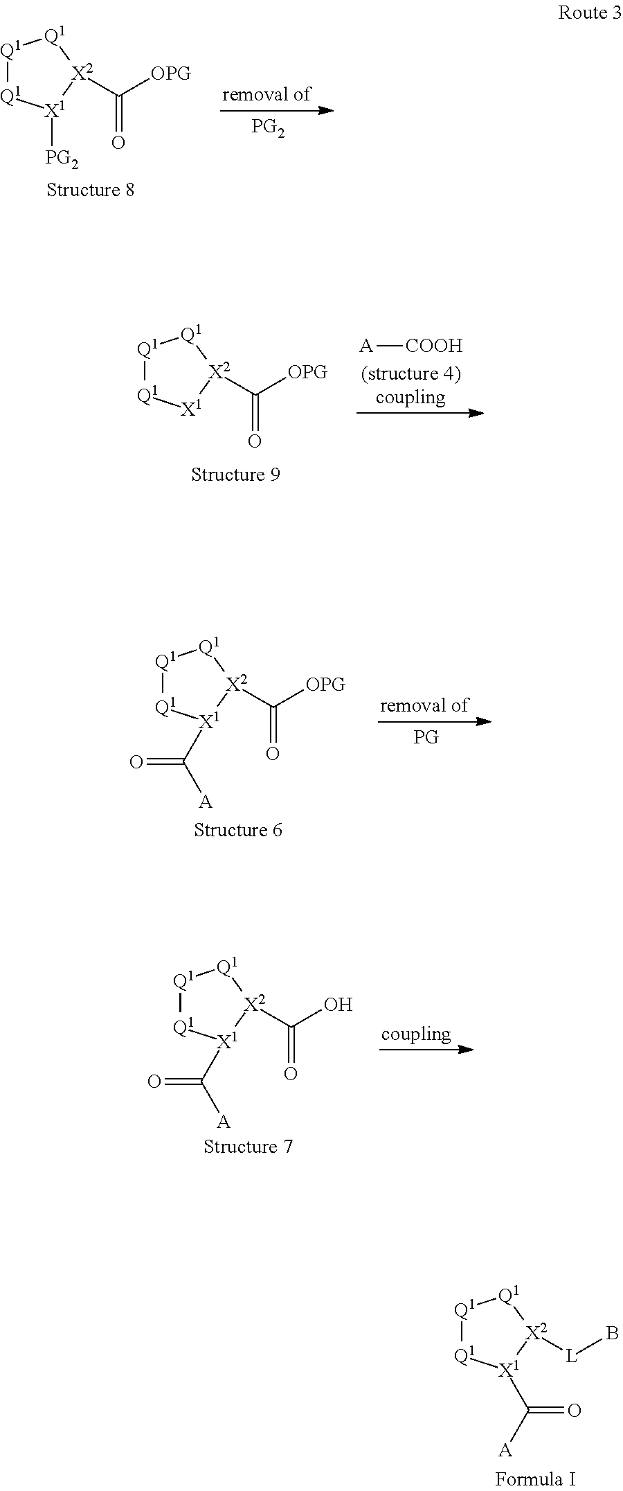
[Q1]1[Q1][X1]([PG2])[X2](C([OPG])=O)[Q1]1.[COOH][A].[Q1]1[Q1][X1][X2](C([OPG])=O)[Q1]1.[Q1]1[Q1][X1](C([A])=O)[X2](C([OPG])=O)[Q1]1.[Q1]1[Q1][X1](C([A])=O)[X2](C(O)=O)[Q1]1.[Q1]1[Q1][X1](C([A])=O)[X2]([L]B)[Q1]1
